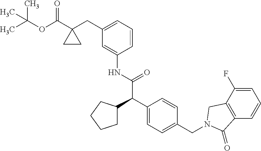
C1(CC2(C(OC(C)(C)C)=O)CC2)=CC=CC(NC(C(C2=CC=C(CN3CC4=C(C=CC=C4F)C3=O)C=C2)C2CCCC2)=O)=C1
